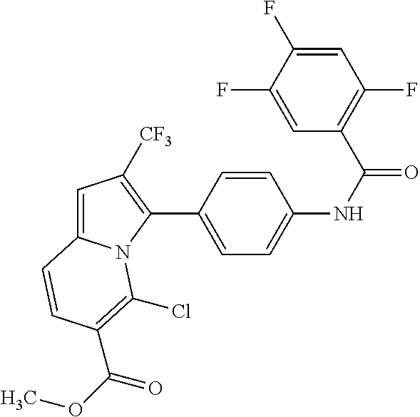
C1(C2=CC=C(NC(=O)C3=C(F)C=C(F)C(F)=C3)C=C2)=C([CF3])C=C2N1C(Cl)=C(C(OC)=O)C=C2
